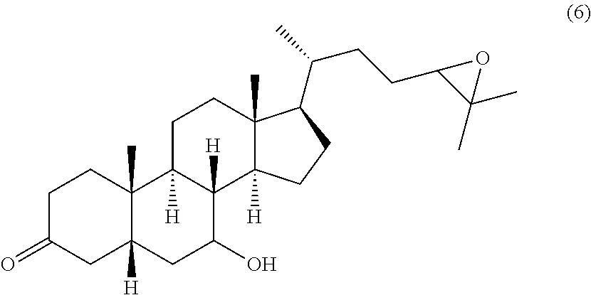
C1C(=O)CC2([H])C(C)(C1)C1([H])C([H])(C(O)C2)C2([H])C(C)(CC1)C(C(CCC1C(C)(C)O1)C)CC2
